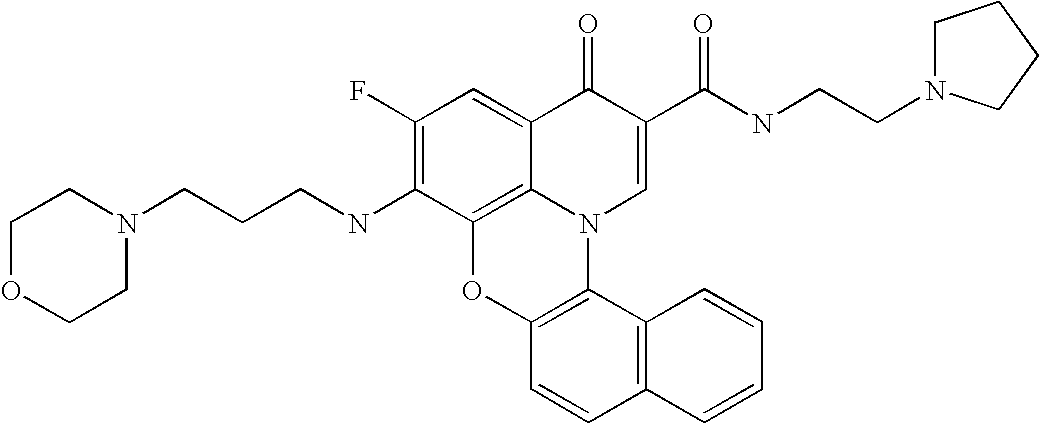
C1(F)=C(NCCCN2CCOCC2)C2=C3C(=C1)C(=O)C(C(NCCN1CCCC1)=O)=CN3C1=C(O2)C=CC2=C1C=CC=C2
